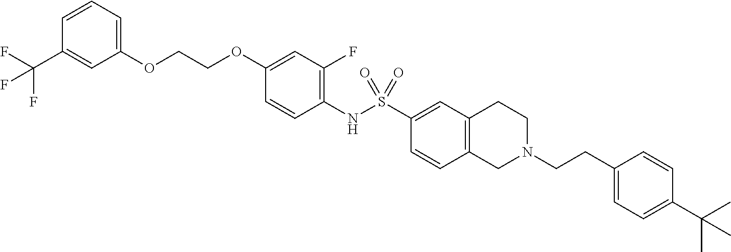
C1(OCCOC2=CC=CC(C(F)(F)F)=C2)=CC(F)=C(NS(C2=CC3=C(C=C2)CN(CCC2=CC=C(C(C)(C)C)C=C2)CC3)(=O)=O)C=C1
